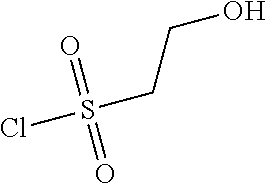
ClS(CCO)(=O)=O
